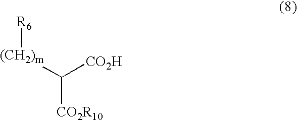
[(CH2)m]([R6])C([CO2H])[CO2R10]
